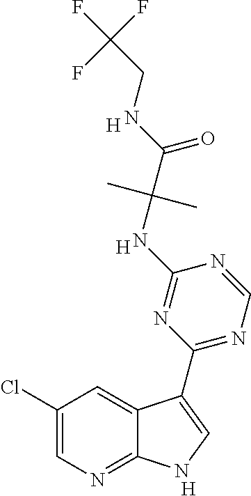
[H].N1=CN=C(C2=CNC3=NC=C(Cl)C=C32)N=C1NC(C(NCC(F)(F)F)=O)(C)C.[H].[H]
